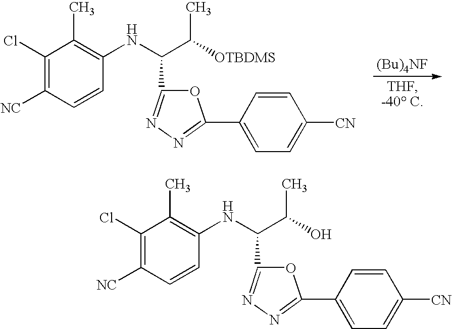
[(Bu)4NF].C1(Cl)=C([NC])C=CC(NC(C([OTBDMS])C)C2=NN=C(C3=CC=C([CN])C=C3)O2)=C1C.C1(Cl)=C([NC])C=CC(NC(C(O)C)C2=NN=C(C3=CC=C([CN])C=C3)O2)=C1C
